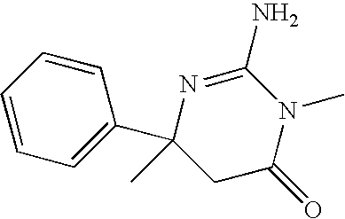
N1=C(N)N(C)C(=O)CC1(C1=CC=CC=C1)C
